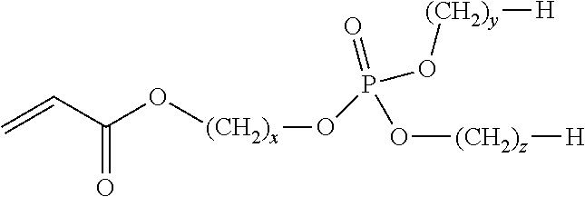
C=CC(O[(CH2)x]OP(O[(CH2)y][H])(=O)O[(CH2)z][H])=O
